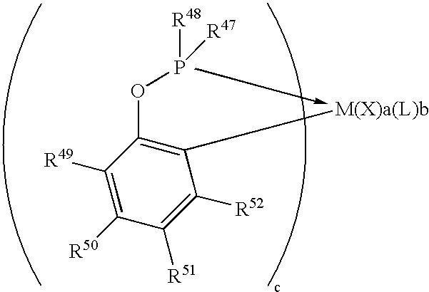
C1([R49])=C([R50])C([R51])=C([R52])C([M(X)a(L)b])=C1OP([R48])[R47]
